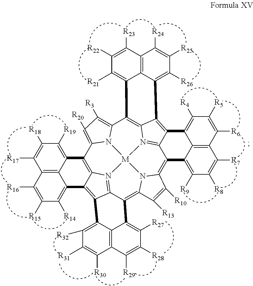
C12=C3N4=C5C(=C6N7C(=C8C9=N%10C%11=C(C%12=C([R3])C([R20])=C1N%12[M]%1074)C1=C([R21])C([R22])=C([R23])C4=C1C(=C([R26])C([R25])=C4[R24])C%11=C9C1=C([R4])C([R5])=C([R6])C4=C1C8=C([R9])C([R8])=C4[R7])C([R10])=C6[R13])C1=C([R27])C([R28])=C([R29])C4=C1C(=C([R32])C([R31])=C4[R30])C5=C3C1=C([R14])C([R15])=C([R16])C3=C1C2=C([R19])C([R18])=C3[R17]
